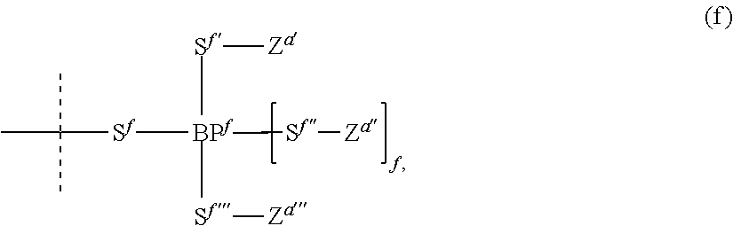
CC([Sf][BPf]([Sf][Za])([Sf][Za])[Sf][Za])(C)C
